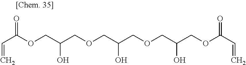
C(C(OCC(COCC(COCC(COC(=O)C=C)O)O)O)=O)=C
